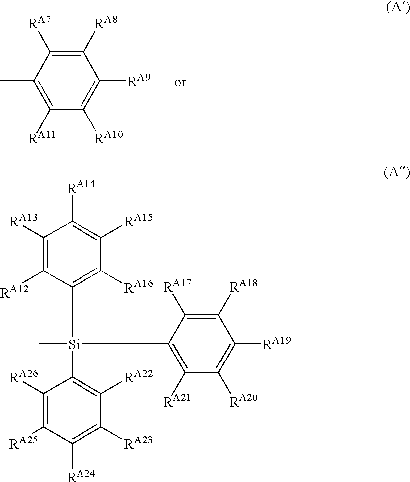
C1([RA8])=C([RA7])C(C)=C([RA11])C([RA10])=C1[RA9].C1([RA13])=C([RA12])C([Si](C2=C([RA22])C([RA23])=C([RA24])C([RA25])=C2[RA26])(C2=C([RA21])C([RA20])=C([RA19])C([RA18])=C2[RA17])C)=C([RA16])C([RA15])=C1[RA14]
